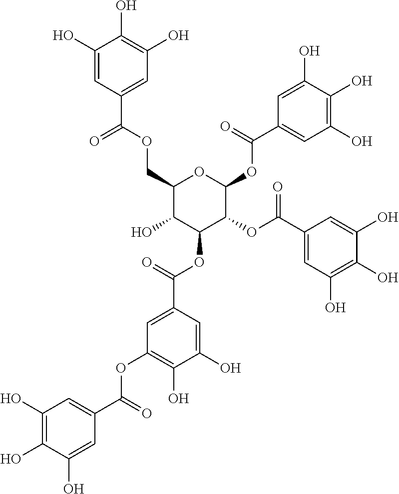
C1(COC(C2=CC(O)=C(O)C(O)=C2)=O)C(O)C(OC(C2=CC(OC(C3=CC(O)=C(O)C(O)=C3)=O)=C(O)C(O)=C2)=O)C(OC(C2=CC(O)=C(O)C(O)=C2)=O)C(OC(C2=CC(O)=C(O)C(O)=C2)=O)O1
